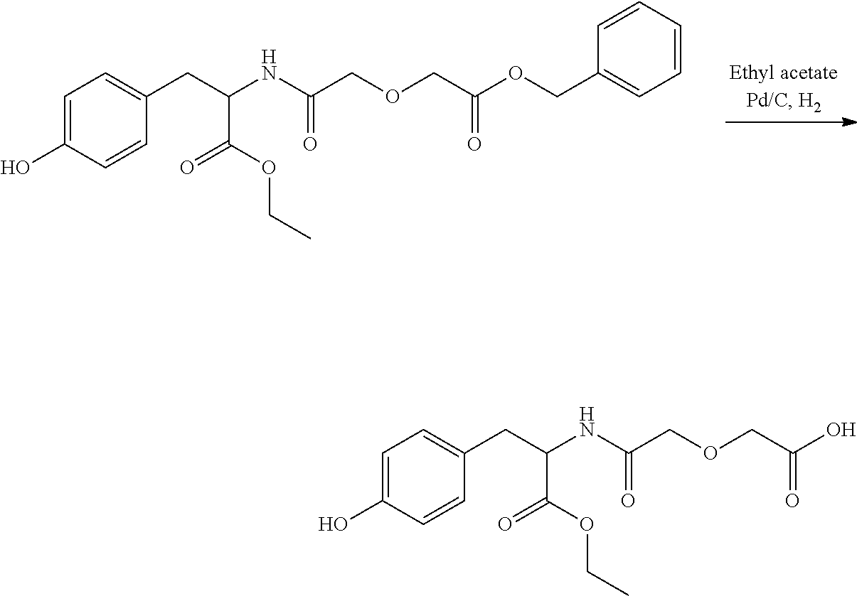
C1=C(O)C=CC(CC(NC(COCC(O)=O)=O)C(OCC)=O)=C1.C1=C(O)C=CC(CC(NC(COCC(OCC2=CC=CC=C2)=O)=O)C(OCC)=O)=C1
